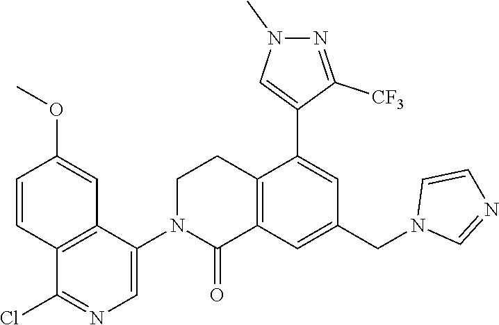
C12=C(C=C(CN3C=NC=C3)C=C1C1=CN(C)N=C1[CF3])C(=O)N(C1=CN=C(Cl)C3=C1C=C(OC)C=C3)CC2
